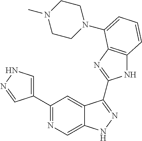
C1(C2=NC=C3C(=C2)C(C2=NC4=C(N2)C=CC=C4N2CCN(C)CC2)=NN3)=CNN=C1
